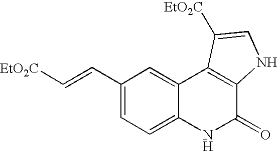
C1(C=C[EtO2C])=CC=C2C(=C1)C1=C(C(=O)N2)NC=C1[EtO2C]
